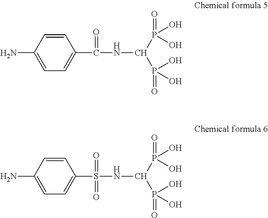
C1=CC(N)=CC=C1C(NC(P(O)(O)=O)P(=O)(O)O)=O.C1=CC(N)=CC=C1S(NC(P(O)(O)=O)P(=O)(O)O)(=O)=O
